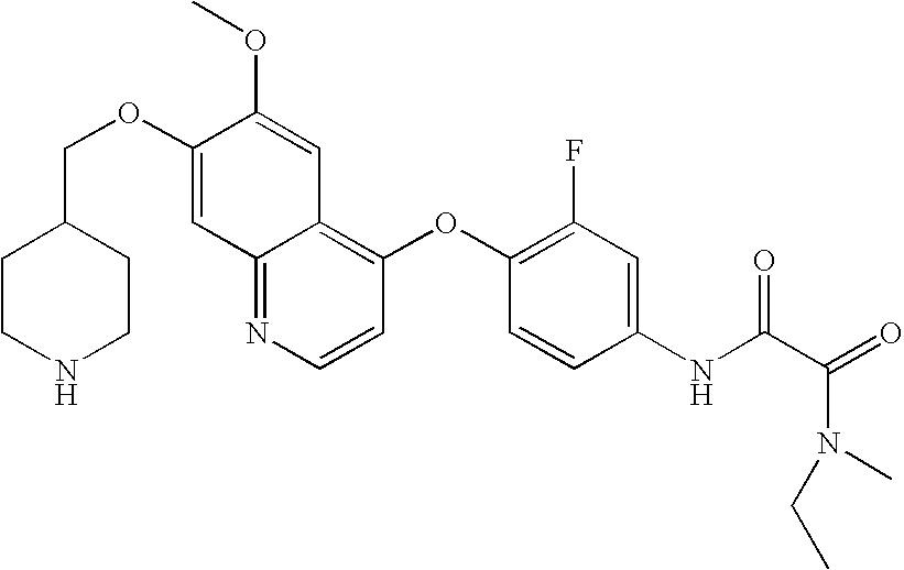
C(OC1=CC2=NC=CC(OC3=C(F)C=C(NC(C(N(CC)C)=O)=O)C=C3)=C2C=C1OC)C1CCNCC1
